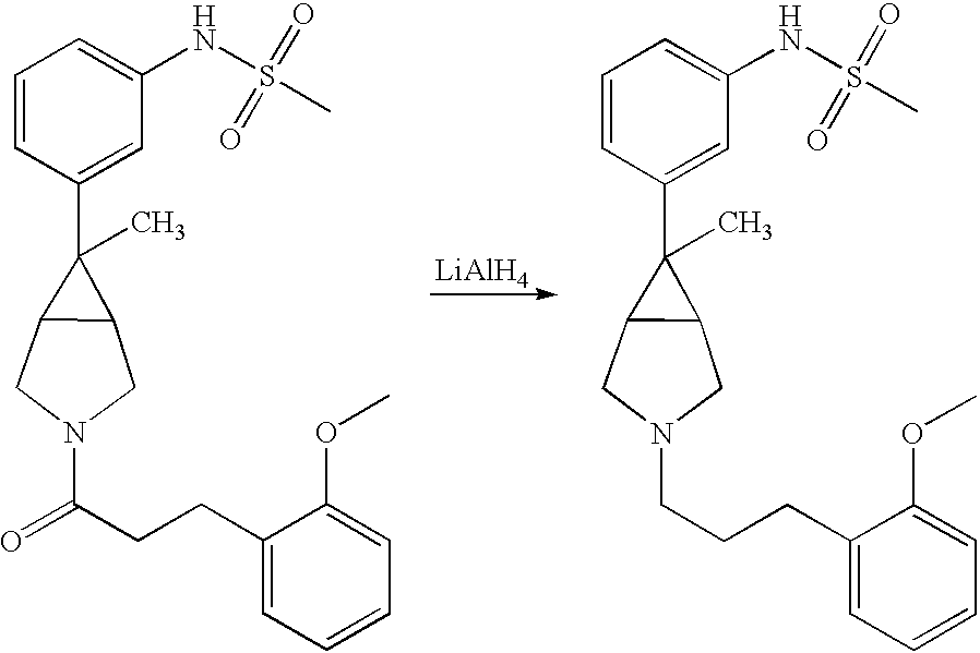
[LiAlH4].C1=CC(C2(C)C3C2CN(C(CCC2=CC=CC=C2OC)=O)C3)=CC(NS(C)(=O)=O)=C1.C1=CC(C2(C)C3C2CN(CCCC2=CC=CC=C2OC)C3)=CC(NS(C)(=O)=O)=C1
